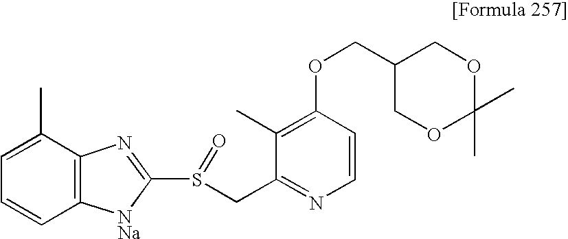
C1(C)=C(OCC2COC(C)(C)OC2)C=CN=C1CS(C1=NC2=C(C=CC=C2C)[NNa]1)=O
